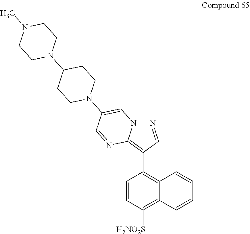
N12N=CC(C3=C4C(=C([H2NO2S])C=C3)C=CC=C4)=C1N=CC(N1CCC(N3CCN(C)CC3)CC1)=C2
